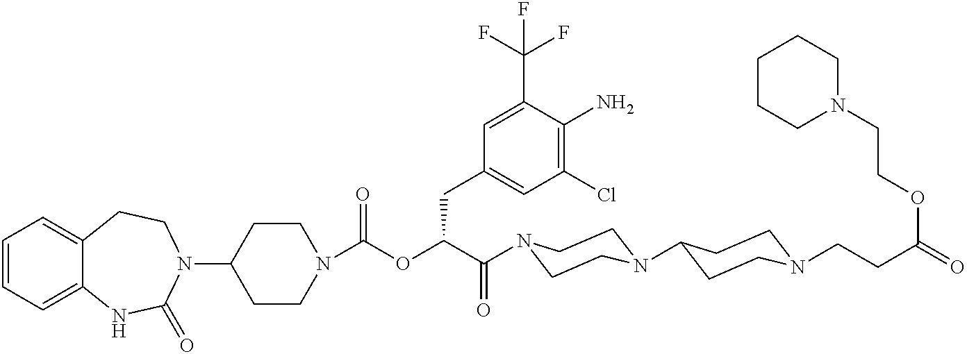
C1(N2CCC3=CC=CC=C3NC2=O)CCN(C(OC(C(=O)N2CCN(C3CCN(CCC(=O)OCCN4CCCCC4)CC3)CC2)CC2=CC(Cl)=C(N)C(C(F)(F)F)=C2)=O)CC1
